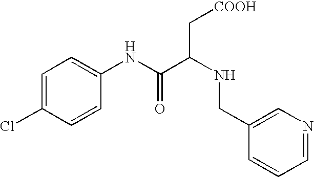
C1=C(Cl)C=CC(NC(C(NCC2=CN=CC=C2)C[COOH])=O)=C1
